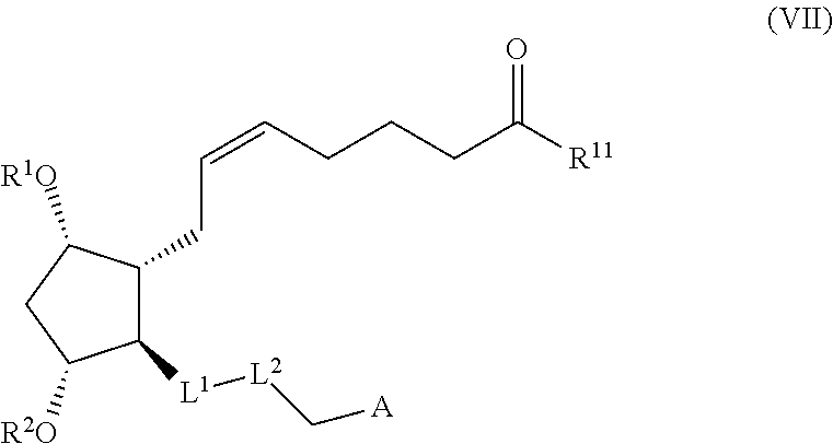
C1([L1][L2]C[A])C(CC=CCCCC([R11])=O)C([R1O])CC1[R2O]
